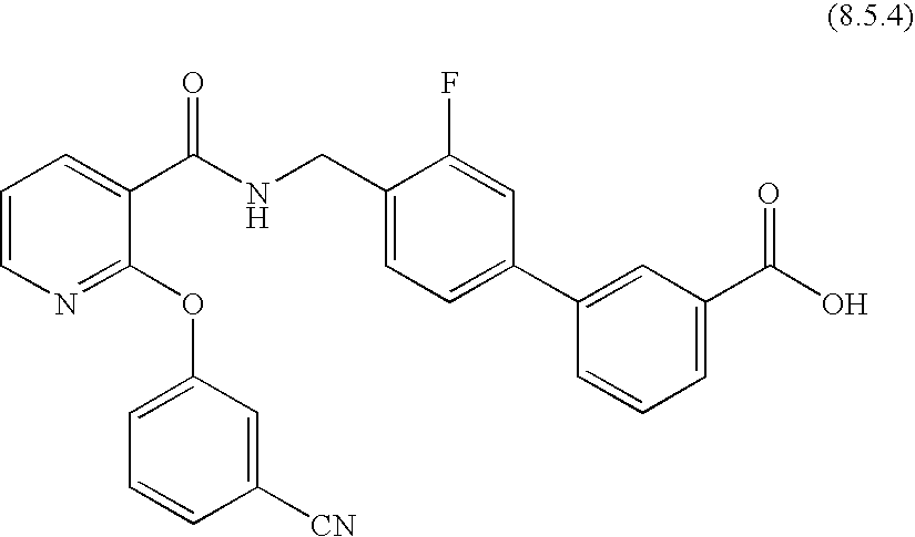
C1(CNC(C2=CC=CN=C2OC2=CC=CC([CN])=C2)=O)=CC=C(C2=CC(C(O)=O)=CC=C2)C=C1F
